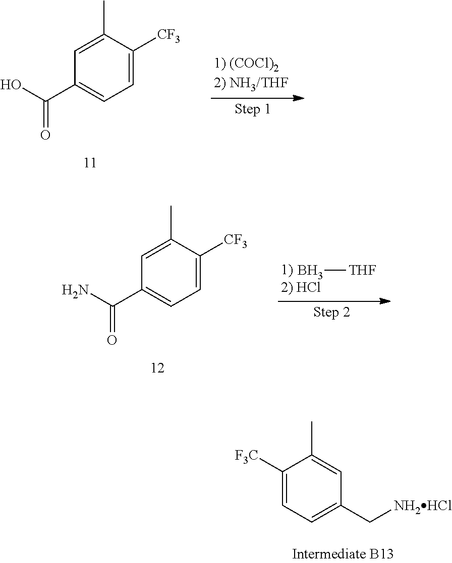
C1([F3C])=CC=C(C[NH2HCl])C=C1C.C1=C(C)C([CF3])=CC=C1C(=O)O.C1=C(C)C([CF3])=CC=C1C(=O)N.B[THF]
